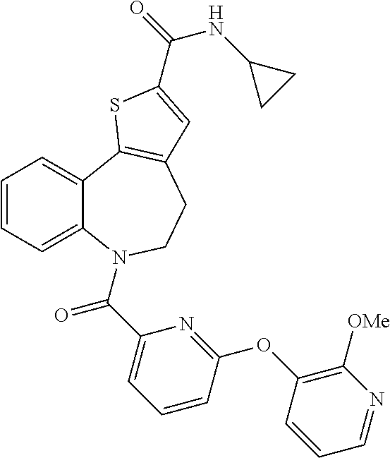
C1=CC=C2C(=C1)C1=C(CCN2C(C2=CC=CC(OC3=C([OMe])N=CC=C3)=N2)=O)C=C(C(NC2CC2)=O)S1
